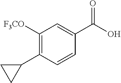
C1([F3CO])=C(C2CC2)C=CC(C(O)=O)=C1
